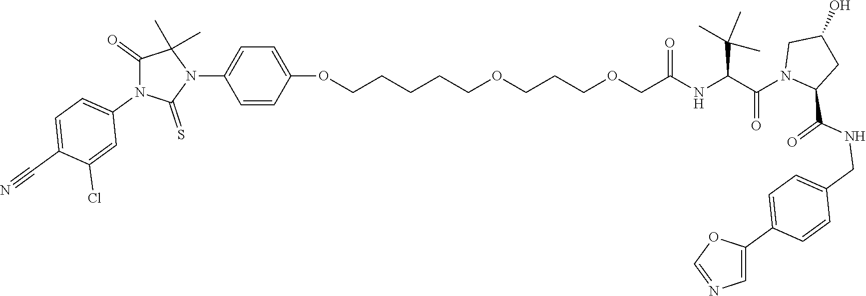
C(COCCCOCCCCCOC1=CC=C(N2C(C)(C)C(=O)N(C3=CC=C(C#N)C(Cl)=C3)C2=S)C=C1)(NC(C(N1CC(O)CC1C(NCC1=CC=C(C2=CN=CO2)C=C1)=O)=O)C(C)(C)C)=O
